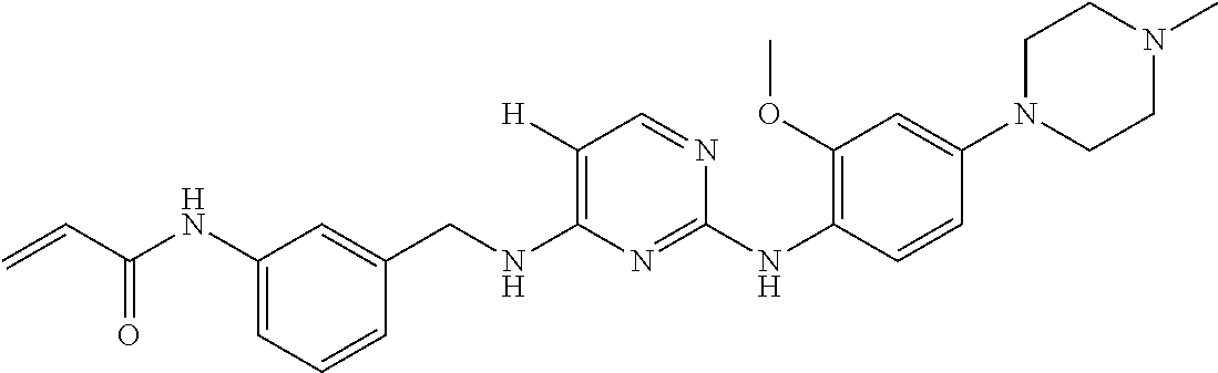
C1=C(NC(=O)C=C)C=C(CNC2=C([H])C=NC(NC3=C(OC)C=C(N4CCN(C)CC4)C=C3)=N2)C=C1
